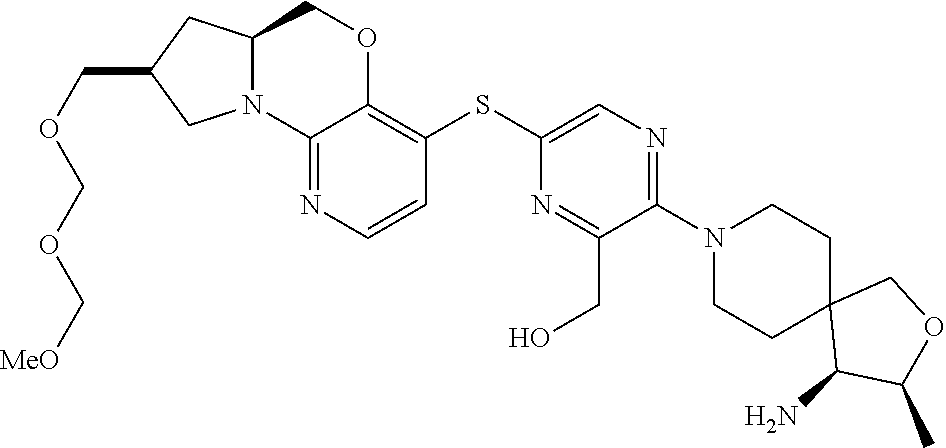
C12(C(N)C(C)OC1)CCN(C1=NC=C(SC3=C4OCC5N(C4=NC=C3)CC(COCOC[MeO])C5)N=C1CO)CC2
